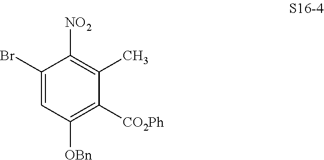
C1(Br)=CC([OBn])=C([CO2Ph])C(C)=C1[NO2]
